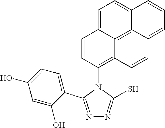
N1=C(C2=CC=C(O)C=C2O)N(C2=C3C4=C5C(=CC=CC5=CC=C4C=C2)C=C3)C(S)=N1
